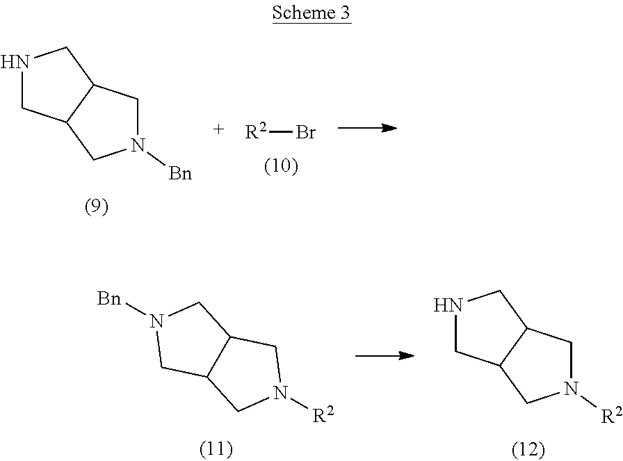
N1CC2C(C1)CN([Bn])C2.[R2]Br.N1([R2])CC2C(C1)CN([Bn])C2.N1CC2C(C1)CN([R2])C2
